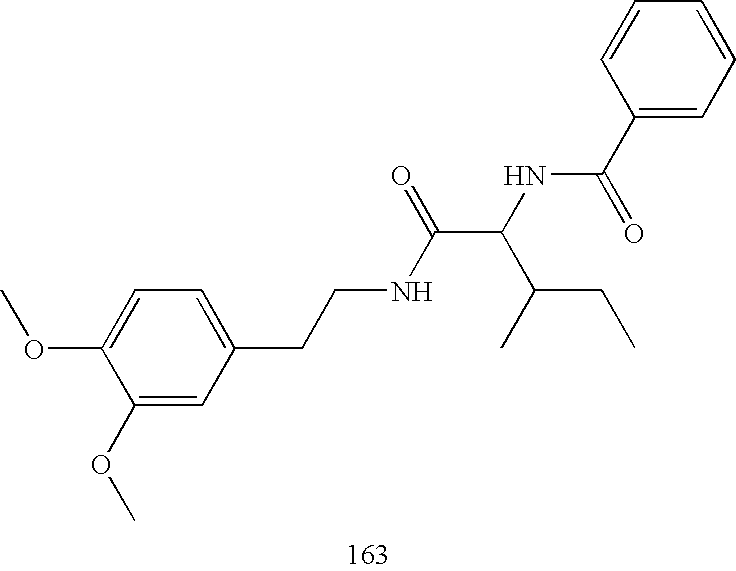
C1(OC)=CC(CCNC(C(NC(=O)C2=CC=CC=C2)C(CC)C)=O)=CC=C1OC
